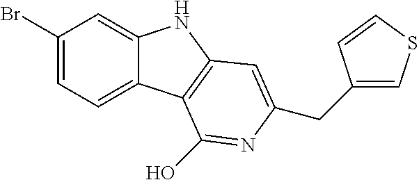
C1(Br)=CC=C2C(=C1)NC1=C2C(O)=NC(CC2=CSC=C2)=C1
